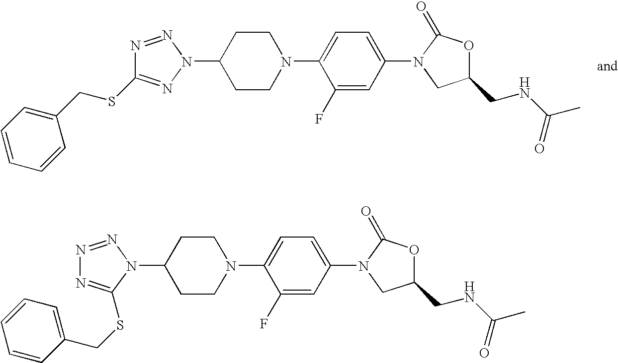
C1(N2N=C(SCC3=CC=CC=C3)N=N2)CCN(C2=CC=C(N3C(=O)OC(CNC(C)=O)C3)C=C2F)CC1.C1(N2C(SCC3=CC=CC=C3)=NN=N2)CCN(C2=CC=C(N3C(=O)OC(CNC(C)=O)C3)C=C2F)CC1
